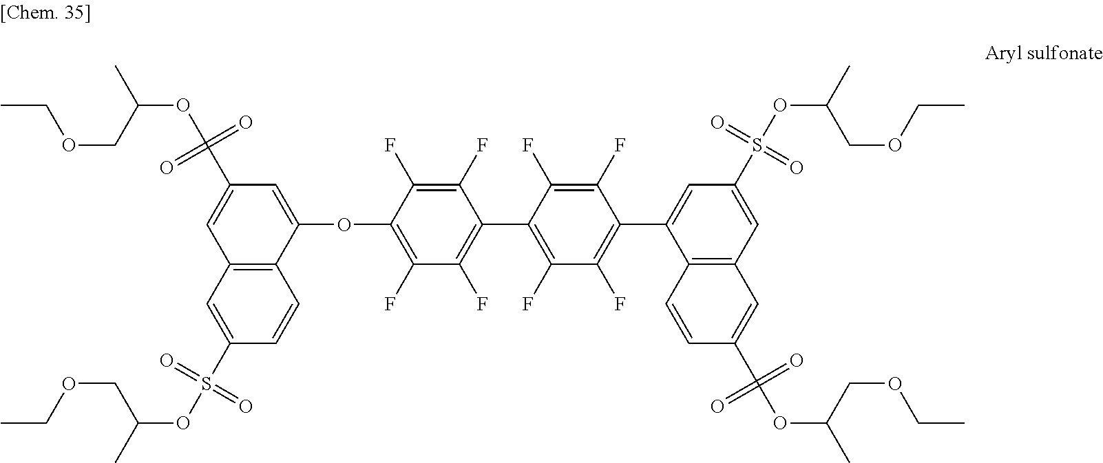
C1(OC2=CC(C(=O)(=O)OC(C)COCC)=CC3=C2C=CC(S(OC(COCC)C)(=O)=O)=C3)=C(F)C(F)=C(C2=C(F)C(F)=C(C3=CC(S(OC(COCC)C)(=O)=O)=CC4=C3C=CC(C(OC(COCC)C)(=O)=O)=C4)C(F)=C2F)C(F)=C1F
